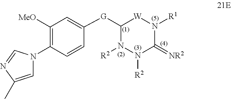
C1([G]C2=CC([MeO])=C(N3C=C(C)N=C3)C=C2)N([R2])N([R2])C(=[NR2])N([R1])[W]1
